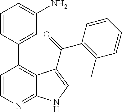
C1=CC(C2=C3C(=NC=C2)NC=C3C(=O)C2=C(C)C=CC=C2)=CC(N)=C1
